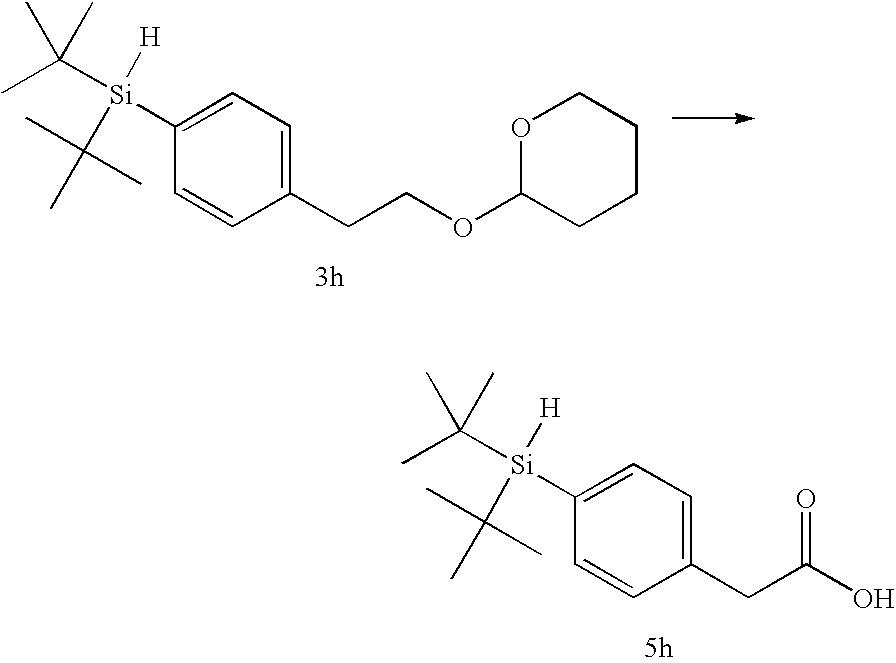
C1([Si](C(C)(C)C)([H])C(C)(C)C)=CC=C(CCOC2CCCCO2)C=C1.C1([Si](C(C)(C)C)([H])C(C)(C)C)=CC=C(CC(O)=O)C=C1
